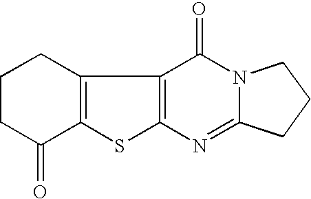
C12=C(C3=C(S1)N=C1N(C3=O)CCC1)CCCC2=O
